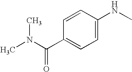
C1(C(N(C)C)=O)=CC=C(NC)C=C1
